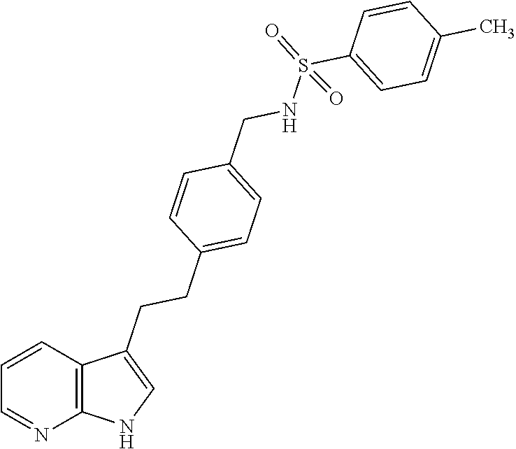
C1=CC2=C(N=C1)NC=C2CCC1=CC=C(CNS(C2=CC=C(C)C=C2)(=O)=O)C=C1
